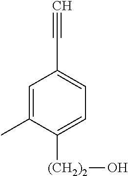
C1=C(C)C([(CH2)2]O)=CC=C1C#C
